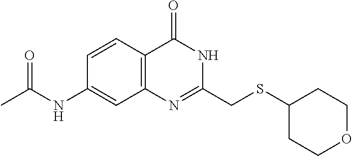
C1(CSC2CCOCC2)=NC2=C(C=CC(NC(C)=O)=C2)C(=O)N1
